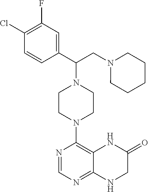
ClC1=C(F)C=C(C(CN2CCCCC2)N2CCN(C3=C4NC(=O)CNC4=NC=N3)CC2)C=C1
